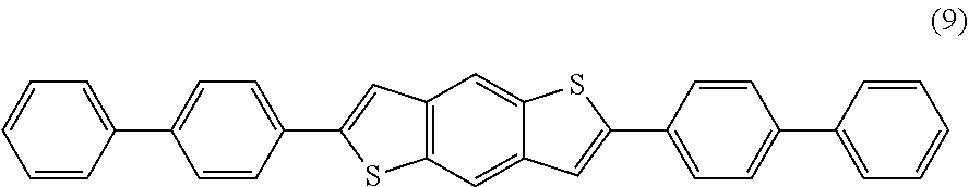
C12=C(C=C3C(=C1)SC(C1=CC=C(C4=CC=CC=C4)C=C1)=C3)SC(C1=CC=C(C3=CC=CC=C3)C=C1)=C2
